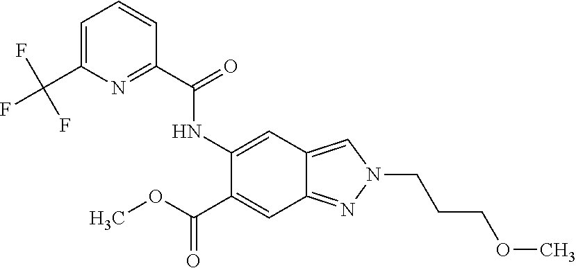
C1=C(C(F)(F)F)N=C(C(NC2=CC3=CN(CCCOC)N=C3C=C2C(=O)OC)=O)C=C1
